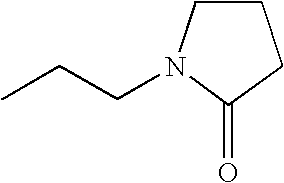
O=C1CCCN1CCC
